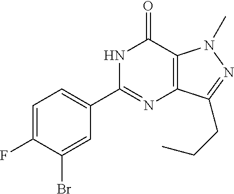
N1C(C2=CC=C(F)C(Br)=C2)=NC2=C(C1=O)N(C)N=C2CCC
